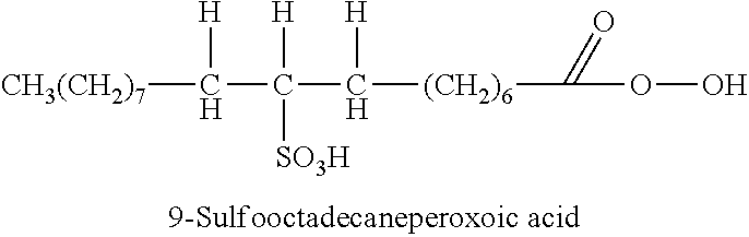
[CH3(CH2)7]C(C(C([(CH2)6]C(OO)=O)[H])([H])[SO3H])[H]
